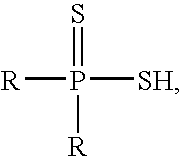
[R]P([SH])([R])=S
